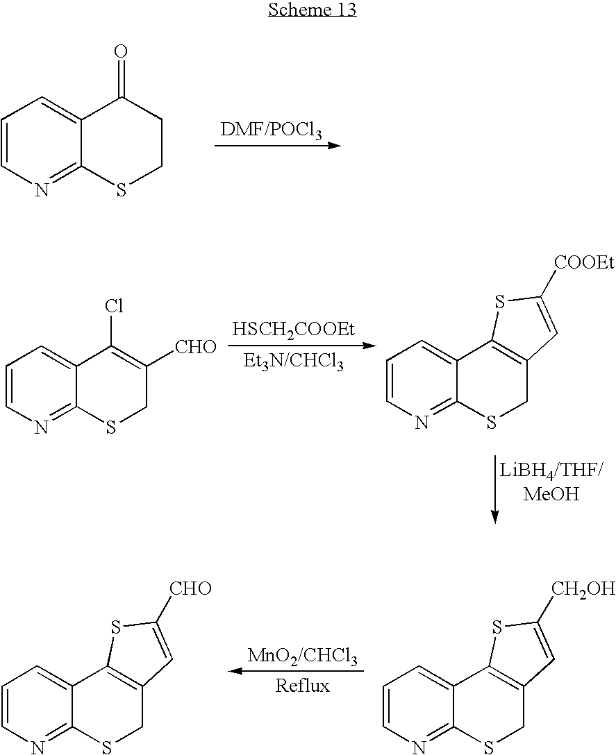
C1=CN=C2C(=C1)C(=O)CCS2.C1=CN=C2C(=C1)C(Cl)=C([CHO])CS2.[HSCH2COOEt].C1=CN=C2C(=C1)C1=C(CS2)C=C([COOEt])S1.[MnO2/CHCl3].C1=CN=C2C(=C1)C1=C(CS2)C=C([CH2OH])S1.C1=CN=C2C(=C1)C1=C(CS2)C=C([CHO])S1
